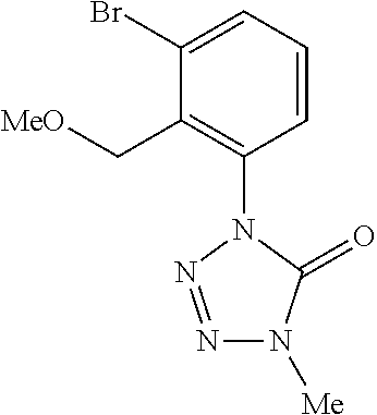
C1(Br)=CC=CC(N2C(=O)N([Me])N=N2)=C1C[MeO]
